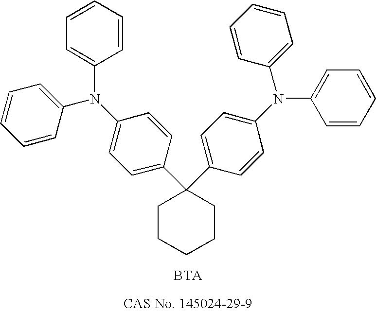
C1=CC=CC(N(C2=CC=CC=C2)C2=CC=C(C3(C4=CC=C(N(C5=CC=CC=C5)C5=CC=CC=C5)C=C4)CCCCC3)C=C2)=C1
